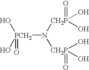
[PCH2](N([CH2P](=O)(O)O)[CH2P](=O)(O)O)(=O)(O)O
